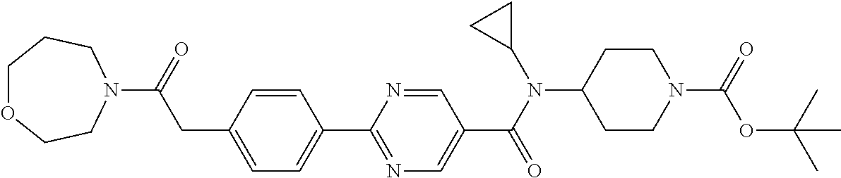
C1(CC(=O)N2CCCOCC2)=CC=C(C2=NC=C(C(N(C3CC3)C3CCN(C(=O)OC(C)(C)C)CC3)=O)C=N2)C=C1
